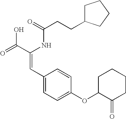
C(=O)(NC(C(=O)O)=CC1=CC=C(OC2C(=O)CCCC2)C=C1)CCC1CCCC1
